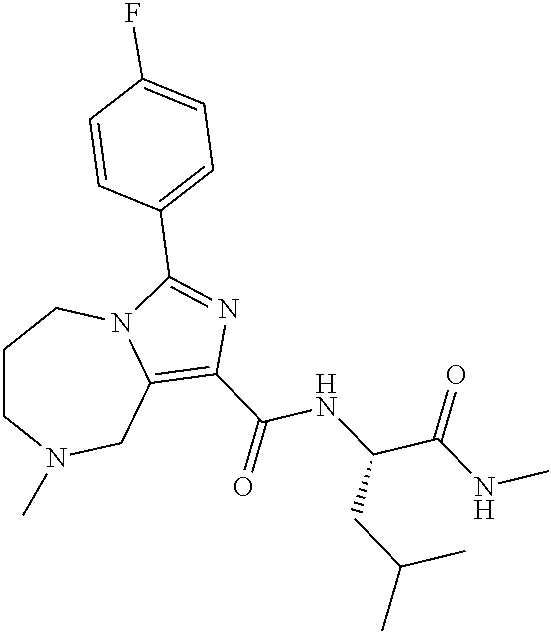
C1CN(C)CC2=C(C(NC(C(=O)NC)CC(C)C)=O)N=C(C3=CC=C(F)C=C3)N2C1
